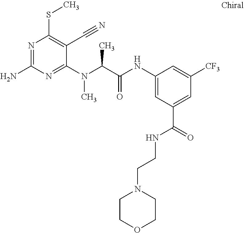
C1(N(C(C(NC2=CC(C(=O)NCCN3CCOCC3)=CC([CF3])=C2)=O)C)C)=NC(N)=NC(SC)=C1C#N
